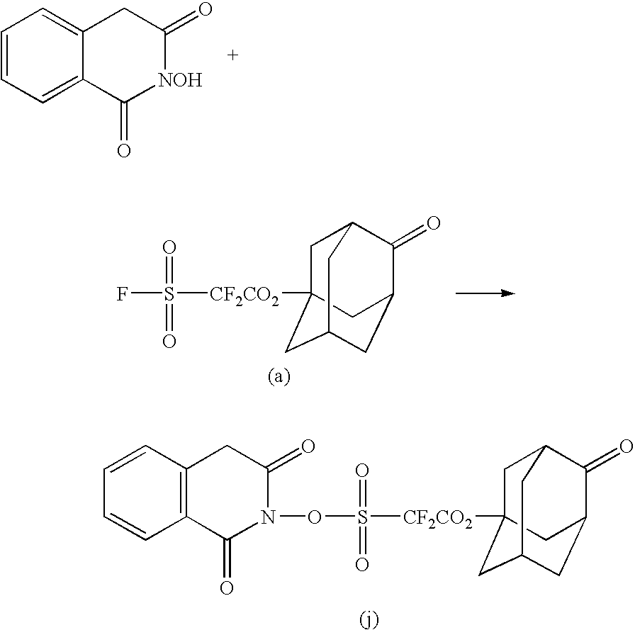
C1=CC=C2C(=C1)CC(=O)[NOH]C2=O.FS(=O)(=O)[CF2CO2]C12CC3C(=O)C(CC(C1)C3)C2.O(S(=O)(=O)[CF2CO2]C12CC3C(=O)C(CC(C1)C3)C2)N1C(=O)CC2=C(C1=O)C=CC=C2
